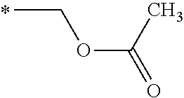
C(OC(=O)C)C
